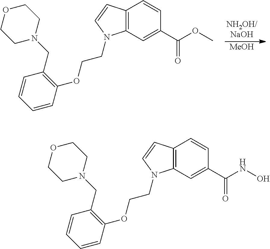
C12=C(C=C(C(OC)=O)C=C1)N(CCOC1=C(CN3CCOCC3)C=CC=C1)C=C2.[MeOH].C12=C(C=C(C(NO)=O)C=C1)N(CCOC1=C(CN3CCOCC3)C=CC=C1)C=C2
